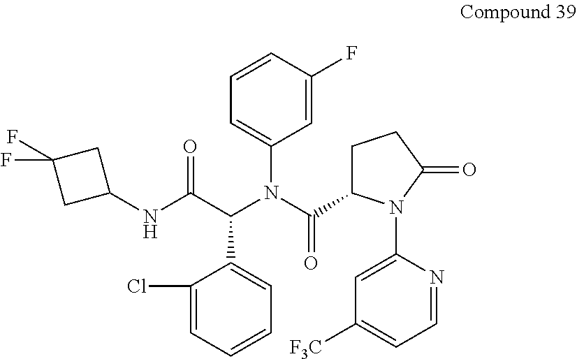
C1(Cl)=CC=CC=C1C(C(NC1CC(F)(F)C1)=O)N(C(C1CCC(=O)N1C1=CC([F3C])=CC=N1)=O)C1=CC=CC(F)=C1
